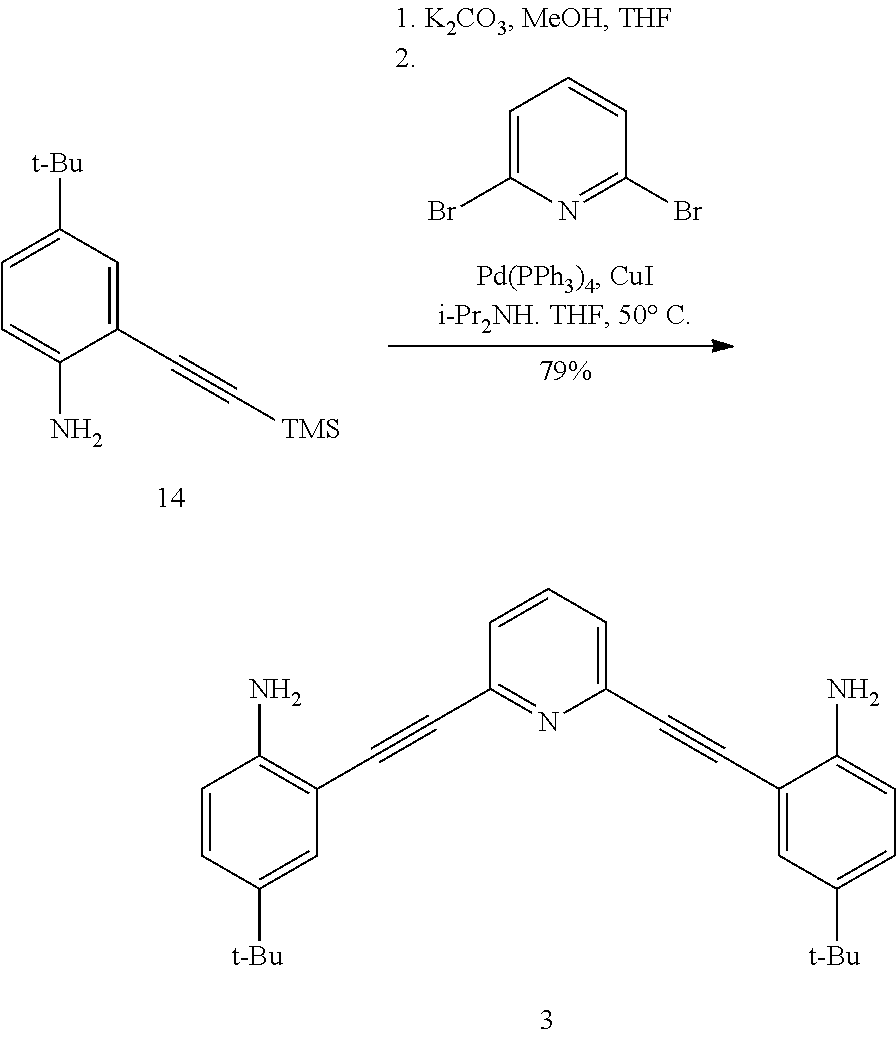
C1=C(N)C(C#C[TMS])=CC([t-Bu])=C1.C1=C(Br)N=C(Br)C=C1.C1=CC([t-Bu])=CC(C#CC2=NC(C#CC3=CC([t-Bu])=CC=C3N)=CC=C2)=C1N
